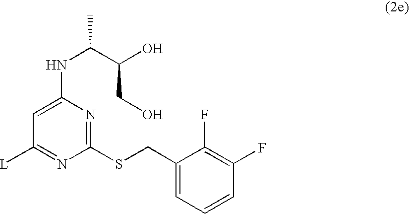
C1(CSC2=NC(NC(C(CO)O)C)=CC([L])=N2)=CC=CC(F)=C1F
